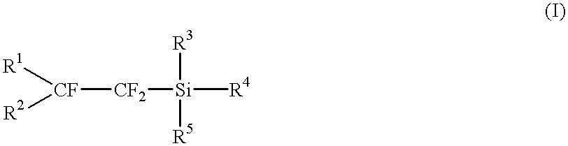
[CF]([CF2][Si]([R3])([R5])[R4])([R2])[R1]
